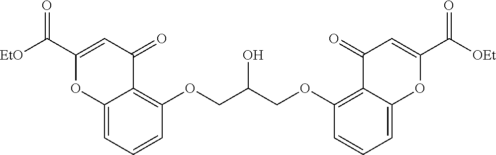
C12=CC=CC(OCC(COC3=C4C(=CC=C3)OC(C([OEt])=O)=CC4=O)O)=C1C(=O)C=C(C([EtO])=O)O2
